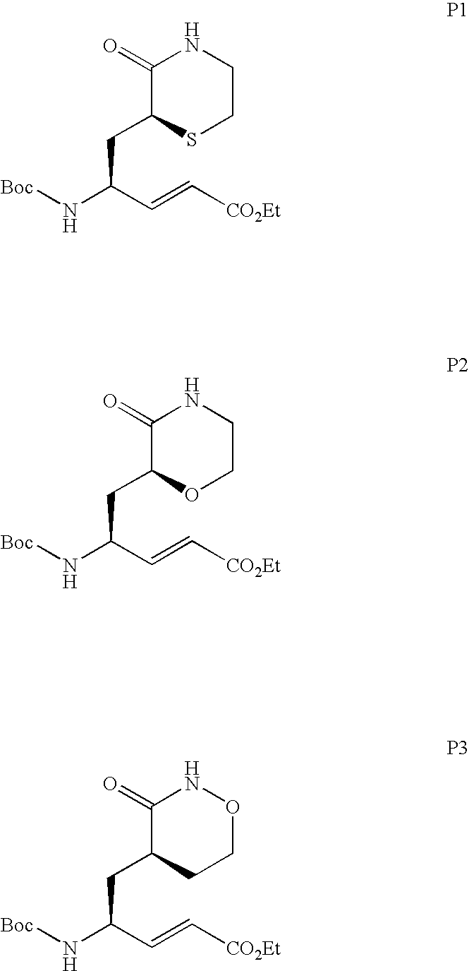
C1(=O)C(CC(N[Boc])C=C[CO2Et])SCCN1.C1(=O)C(CC(N[Boc])C=C[CO2Et])OCCN1.C1(=O)C(CC(N[Boc])C=C[CO2Et])CCON1
